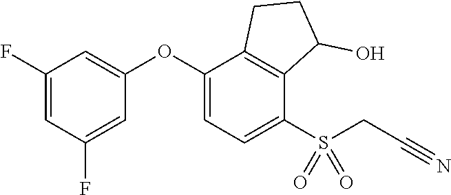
C1(F)=CC(F)=CC(OC2=CC=C(S(=O)(=O)CC#N)C3=C2CCC3O)=C1
